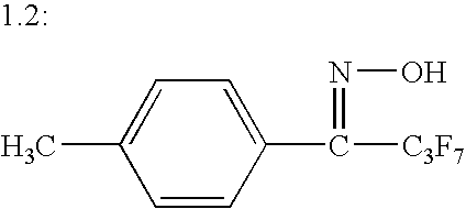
C1=CC(C(=NO)[C3F7])=CC=C1C
